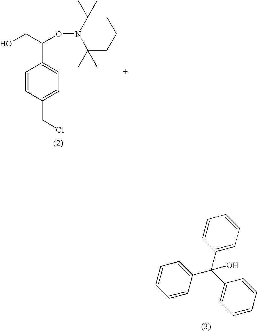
C(C1=CC=CC=C1)(C1=CC=CC=C1)(C1=CC=CC=C1)O.OCC(ON1C(C)(C)CCCC1(C)C)C1=CC=C(CCl)C=C1
